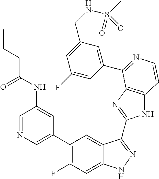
C1=C(C2=C(F)C=C3C(=C2)C(C2=NC4=C(N2)C=CN=C4C2=CC(CNS(C)(=O)=O)=CC(F)=C2)=NN3)C=C(NC(CCC)=O)C=N1
